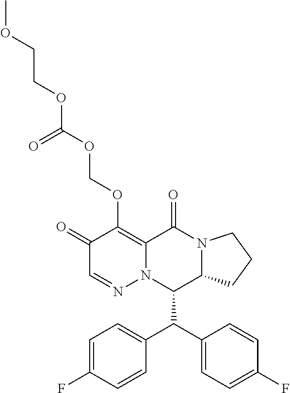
C1=C(F)C=CC(C(C2=CC=C(F)C=C2)C2C3N(C(=O)C4=C(OCOC(OCCOC)=O)C(=O)C=NN24)CCC3)=C1
